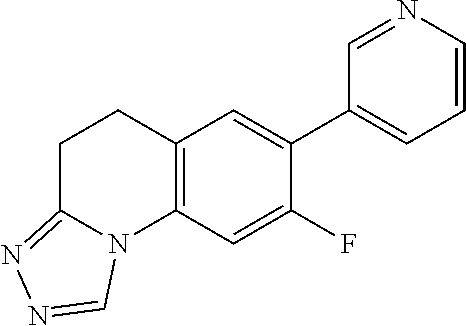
C12=C(C=C(F)C(C3=CC=CN=C3)=C1)N1C(=NN=C1)CC2
